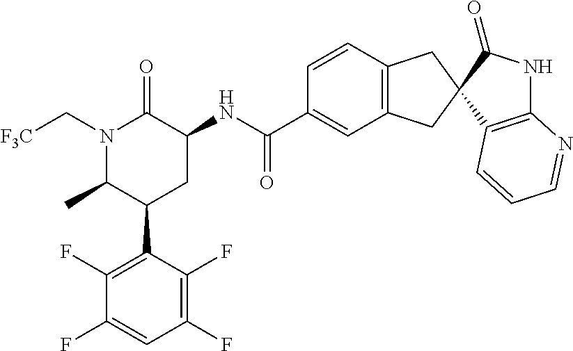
N1(C[F3C])C(C)C(C2=C(F)C(F)=CC(F)=C2F)CC(NC(C2=CC3=C(C=C2)CC2(C3)C(=O)NC3=C2C=CC=N3)=O)C1=O
